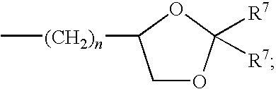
C[(CH2)n]C1COC([R7])([R7])O1
